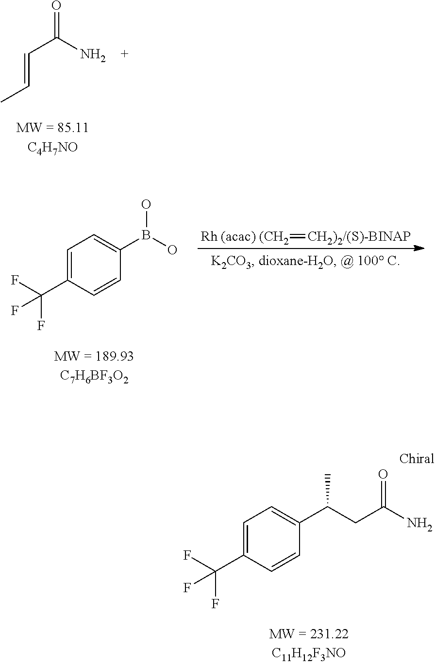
C(C(N)=O)=CC.[Rh (acac) (CH2]=[CH2)2/(S)-BINAP].C1=C(C(F)(F)F)C=CC(B(O)O)=C1.C1=C(C(F)(F)F)C=CC(C(CC(N)=O)C)=C1
